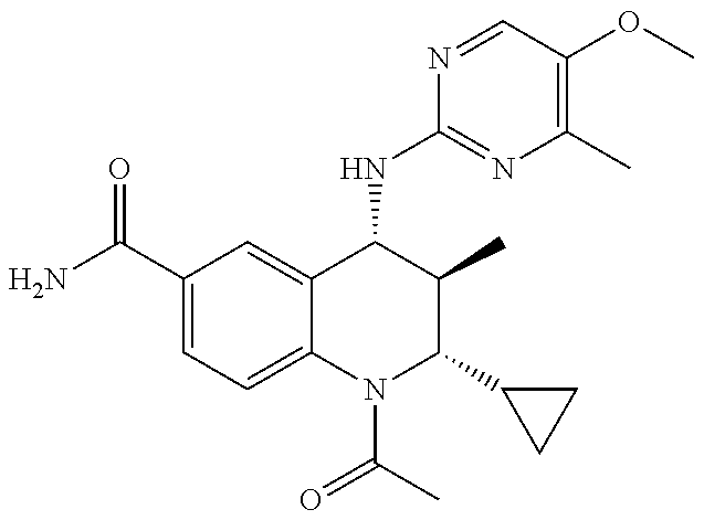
C1(C(=O)N)=CC=C2C(=C1)C(NC1=NC(C)=C(OC)C=N1)C(C)C(C1CC1)N2C(C)=O
